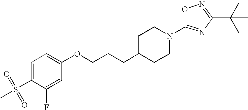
C1=C(S(C)(=O)=O)C(F)=CC(OCCCC2CCN(C3=NC(C(C)(C)C)=NO3)CC2)=C1
